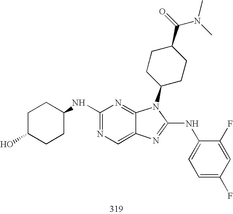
C1(NC2CCC(O)CC2)=NC=C2C(=N1)N(C1CCC(C(=O)N(C)C)CC1)C(NC1=CC=C(F)C=C1F)=N2
